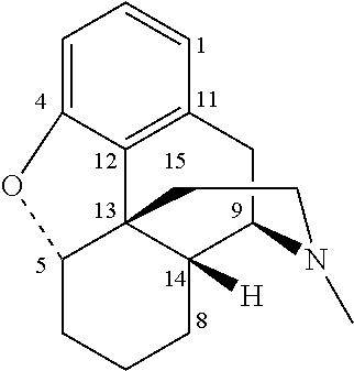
C12=C3CC4C5([H])CCCC(OC1=CC=C3)C25CCN4C
